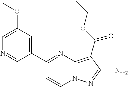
C1(C2=CC(OC)=CN=C2)=NC2=C(C(OCC)=O)C(N)=NN2C=C1
